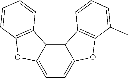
C12=C3C(=CC=C1OC1=C2C=CC=C1C)OC1=C3C=CC=C1
